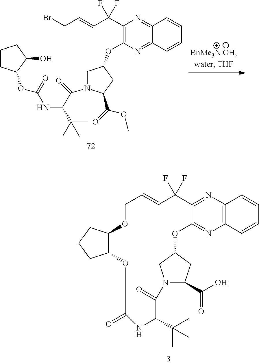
C12=NC3=C(N=C1OC1CN(C(C(O)=O)C1)C(=O)C(C(C)(C)C)NC(=O)OC1C(OCC=CC2(F)F)CCC1)C=CC=C3.C(=CC(C1=C(OC2CN(C(=O)C(NC(OC3CCCC3O)=O)C(C)(C)C)C(C(=O)OC)C2)N=C2C(=N1)C=CC=C2)(F)F)CBr
